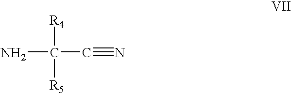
NC([R5])([R4])C#N
